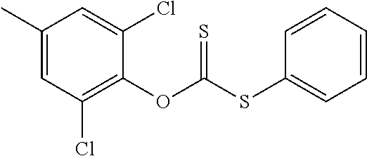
C1(C)=CC(Cl)=C(OC(SC2=CC=CC=C2)=S)C(Cl)=C1
